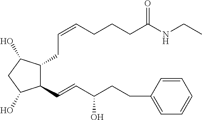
C(CC1=CC=CC=C1)C(C=CC1C(CC=CCCCC(NCC)=O)C(O)CC1O)O
